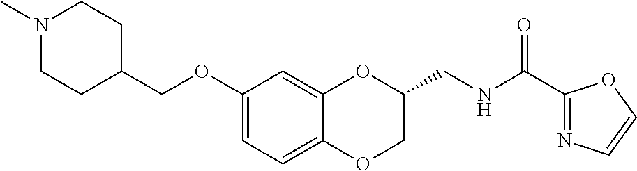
C1(OCC2CCN(C)CC2)=CC=C2C(=C1)OC(CNC(C1=NC=CO1)=O)CO2
